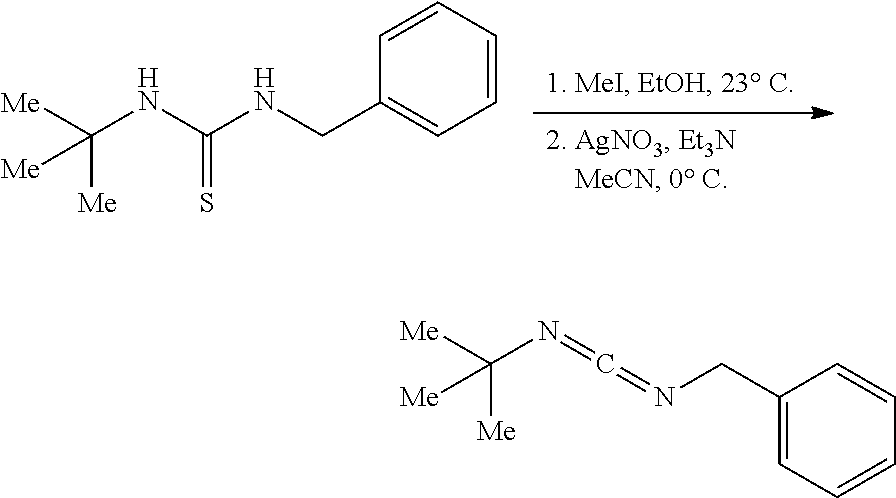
C1=CC=CC(CNC(NC([Me])([Me])[Me])=S)=C1.C1(CN=C=NC([Me])([Me])[Me])=CC=CC=C1
